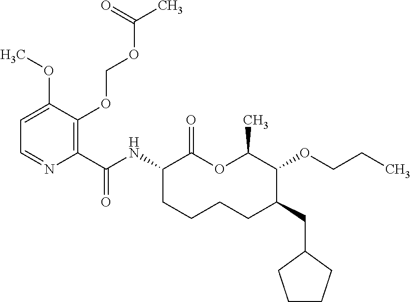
C1(C(NC2C(=O)OC(C)C(OCCC)C(CC3CCCC3)CCCC2)=O)=C(OCOC(C)=O)C(OC)=CC=N1
